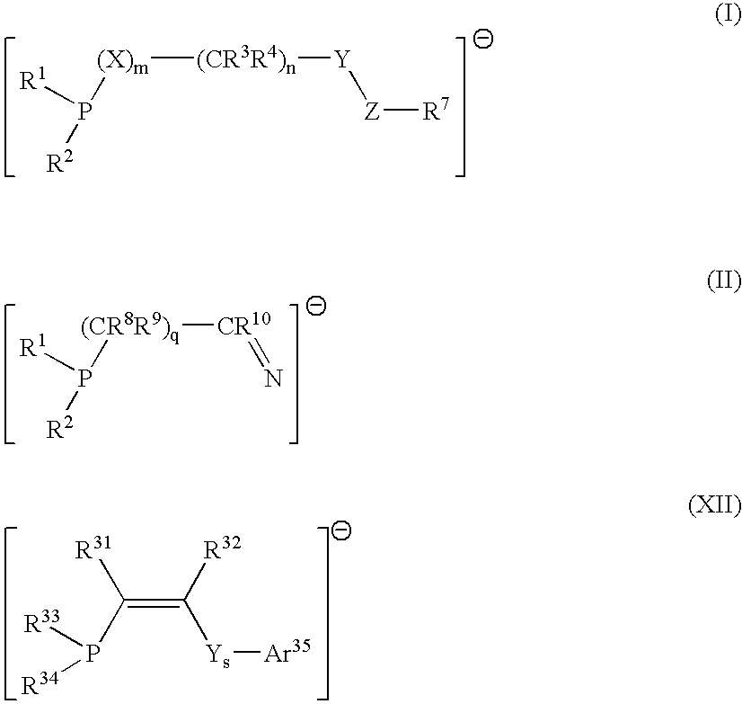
[(CR3R4)n]([(X)m]P([R2])[R1])[Y][Z][R7].P([R2])([R1])[(CR8R9)q][CR10]=N.C(=C(P([R33])[R34])[R31])([R32])[Ys][Ar35]
